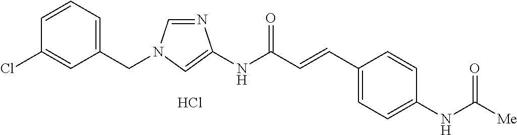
N1=CN(CC2=CC=CC(Cl)=C2)C=C1NC(C=CC1=CC=C(NC([Me])=O)C=C1)=O.Cl
